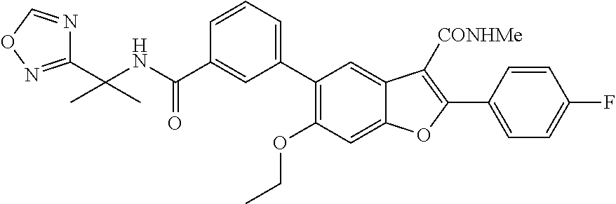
N(C(C1=CC(C2=C(OCC)C=C3C(=C2)C([CONHMe])=C(C2=CC=C(F)C=C2)O3)=CC=C1)=O)C(C)(C)C1=NOC=N1
